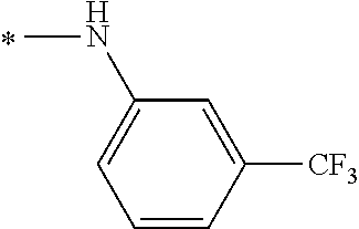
C1(NC)=CC=CC([CF3])=C1
